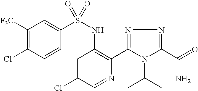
C1([F3C])=C(Cl)C=CC(S(NC2=C(C3=NN=C(C(=O)N)N3C(C)C)N=CC(Cl)=C2)(=O)=O)=C1
